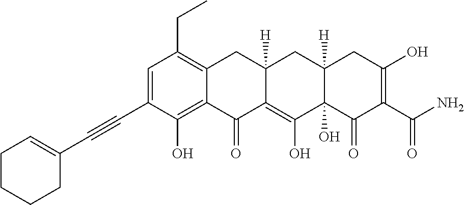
C1=C(C#CC2=CCCCC2)C(O)=C2C(=C1CC)CC1([H])C(=C(O)C3(O)C([H])(C1)CC(O)=C(C(N)=O)C3=O)C2=O
